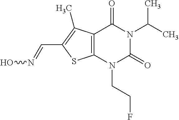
C12=C(N(CCF)C(=O)N(C(C)C)C1=O)SC(C=NO)=C2C
